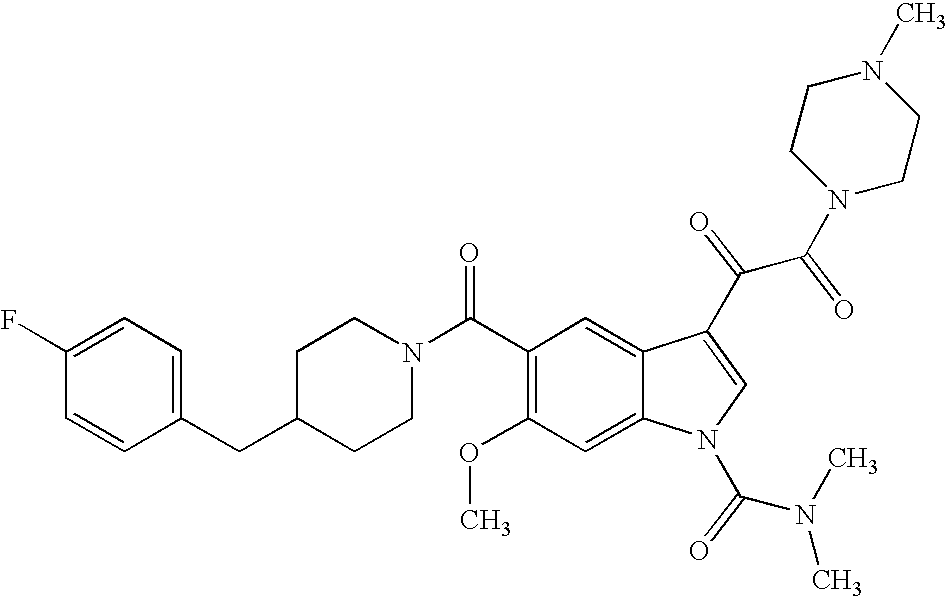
C1(F)=CC=C(CC2CCN(C(C3=C(OC)C=C4C(=C3)C(C(C(N3CCN(C)CC3)=O)=O)=CN4C(N(C)C)=O)=O)CC2)C=C1
